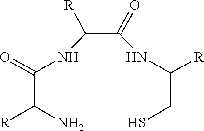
C(C(N)[R])(=O)NC(C(NC(CS)[R])=O)[R]
